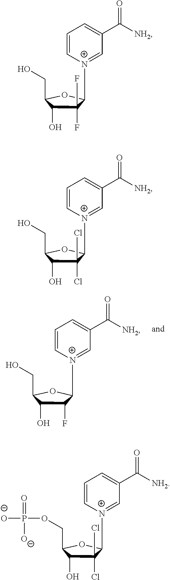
C1(F)C(O)C(CO)OC1[N+]1=CC(C([NH2])=O)=CC=C1.C1(Cl)(Cl)C(O)C(COP(=O)([O-])[O-])OC1[N+]1=CC(C([NH2])=O)=CC=C1.C1(Cl)(Cl)C(O)C(CO)OC1[N+]1=CC(C([NH2])=O)=CC=C1.C1(F)(F)C(O)C(CO)OC1[N+]1=CC(C([NH2])=O)=CC=C1
